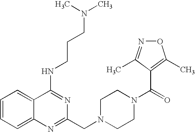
C1=CC=C2C(=C1)C(NCCCN(C)C)=NC(CN1CCN(C(=O)C3=C(C)ON=C3C)CC1)=N2
